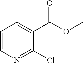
C1=CN=C(Cl)C(C(OC)=O)=C1
